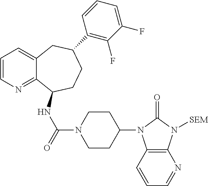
C1=CN=C2C(=C1)CC(C1=C(F)C(F)=CC=C1)CCC2NC(N1CCC(N2C3=C(N([SEM])C2=O)N=CC=C3)CC1)=O
